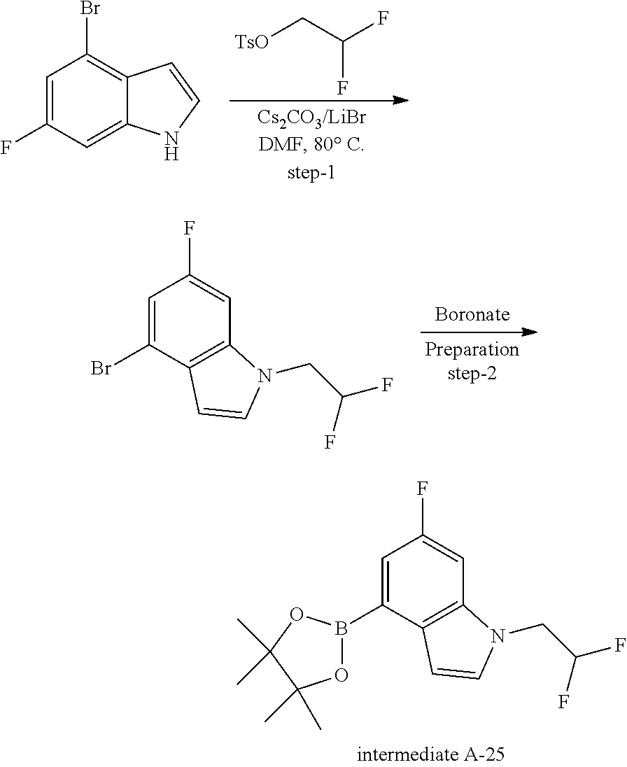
C1=C(F)C=C2C(=C1Br)C=CN2.[TsO]CC(F)F.C1=C(Br)C2=C(C=C1F)N(CC(F)F)C=C2.C1=C(B2OC(C)(C)C(C)(C)O2)C2=C(C=C1F)N(CC(F)F)C=C2
